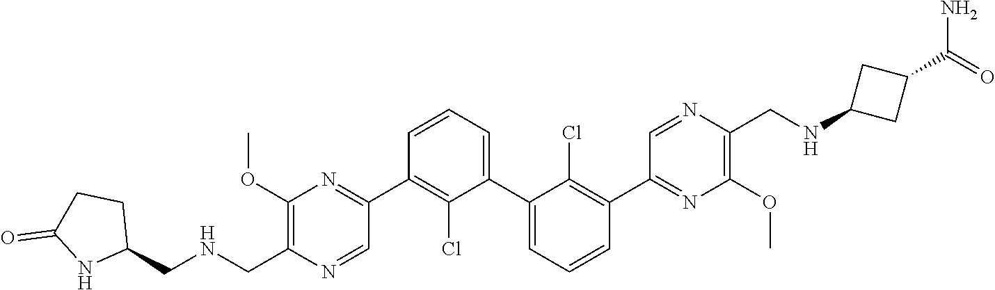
C1(OC)=C(CNCC2CCC(=O)N2)N=CC(C2=C(Cl)C(C3=CC=CC(C4=NC(OC)=C(CNC5CC(C(=O)N)C5)N=C4)=C3Cl)=CC=C2)=N1
